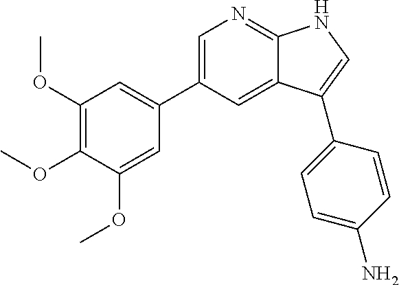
C1(OC)=C(OC)C(OC)=CC(C2=CN=C3C(=C2)C(C2=CC=C(N)C=C2)=CN3)=C1
